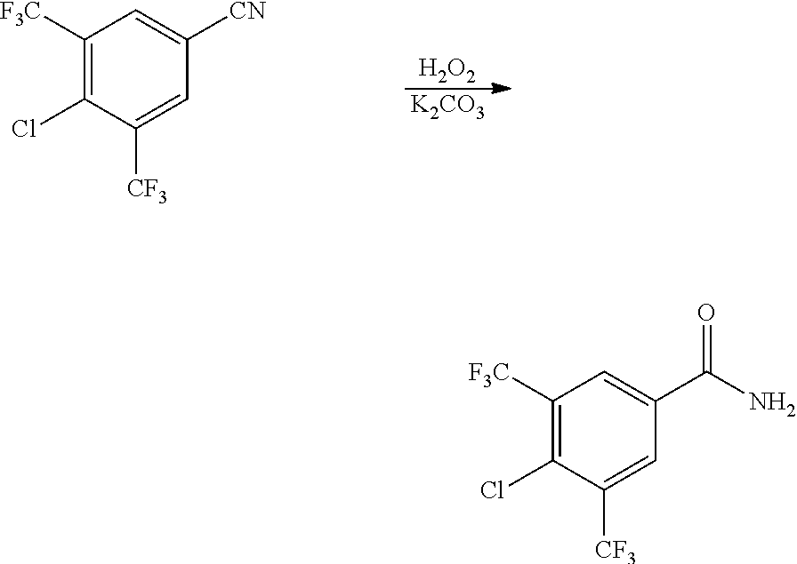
C1([F3C])=C(Cl)C([CF3])=CC([CN])=C1.[H2O2].[K2CO3].C1([F3C])=C(Cl)C([CF3])=CC(C(N)=O)=C1
